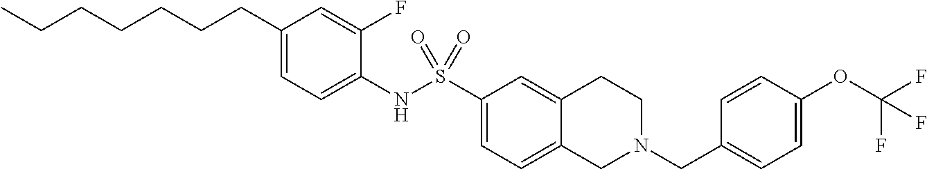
C1(CCCCCCC)=CC=C(NS(C2=CC=C3C(=C2)CCN(CC2=CC=C(OC(F)(F)F)C=C2)C3)(=O)=O)C(F)=C1
